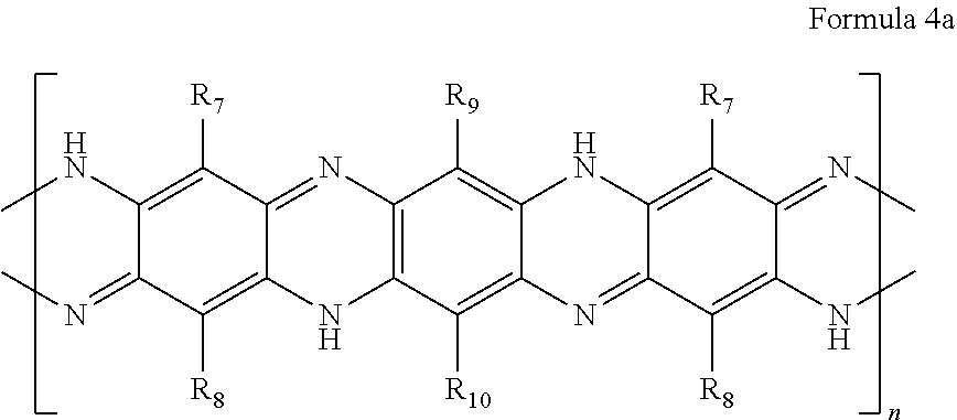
C12=C(C([R10])=C3C(=C1[R9])NC1=C([R7])C(=NC)C(NC)=C([R8])C1=N3)NC1=C([R8])C(=NC)C(NC)=C([R7])C1=N2
